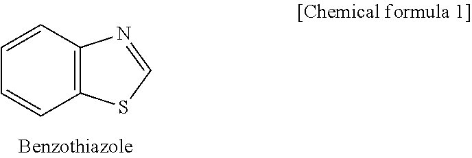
C12=C(SC=N1)C=CC=C2
